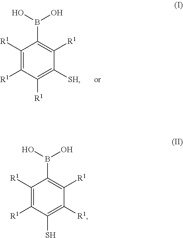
C1([R1])=C([R1])C([R1])=C([SH])C([R1])=C1B(O)O.C1([R1])=C([R1])C(S)=C([R1])C([R1])=C1B(O)O
